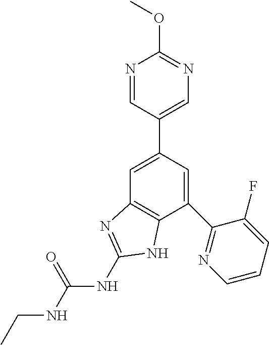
C1=C(C2=CN=C(OC)N=C2)C=C(C2=NC=CC=C2F)C2=C1N=C(NC(=O)NCC)N2
